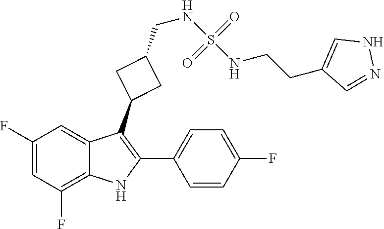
C1(F)=CC(F)=C2C(=C1)C(C1CC(CNS(=O)(=O)NCCC3=CNN=C3)C1)=C(C1=CC=C(F)C=C1)N2
